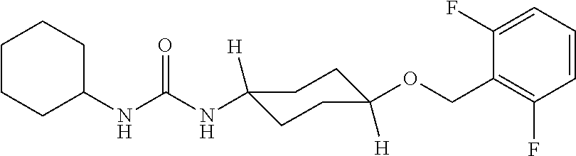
N(C(NC1([H])CCC([H])(OCC2=C(F)C=CC=C2F)CC1)=O)C1CCCCC1
